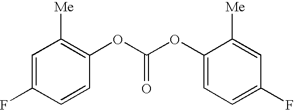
C1=C(F)C=CC(OC(OC2=CC=C(F)C=C2[Me])=O)=C1[Me]
